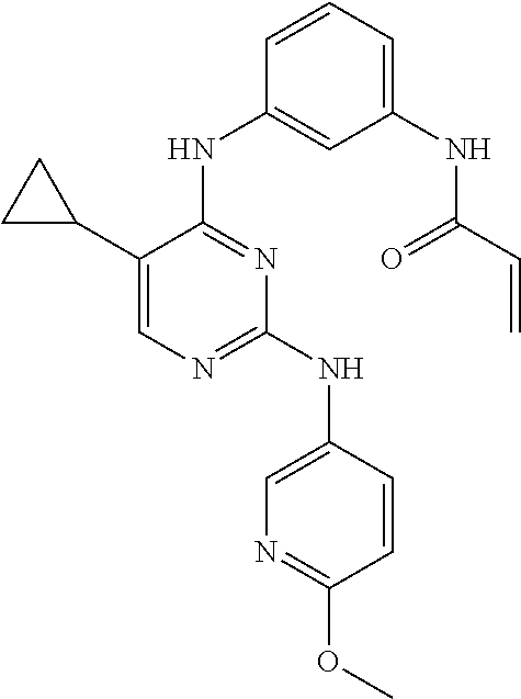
C1(C2CC2)=CN=C(NC2=CN=C(OC)C=C2)N=C1NC1=CC(NC(C=C)=O)=CC=C1
